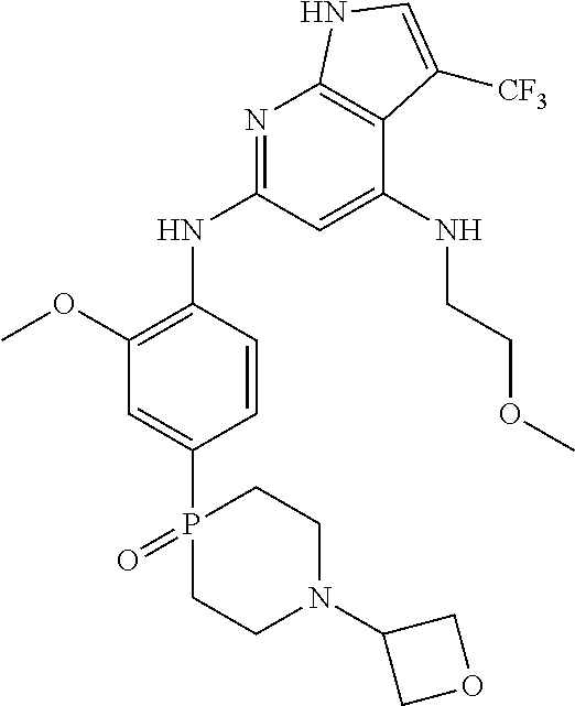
C1(OC)=C(NC2=NC3=C(C(NCCOC)=C2)C([CF3])=CN3)C=CC(P2(=O)CCN(C3COC3)CC2)=C1
